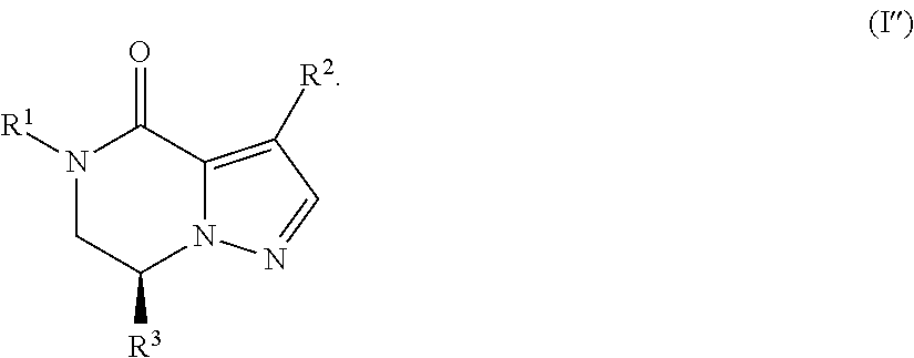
N1([R1])CC([R3])N2C(=C([R2])C=N2)C1=O
